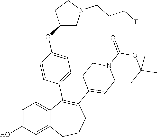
C1=C(O)C=C2C(=C1)C(C1=CC=C(OC3CN(CCCF)CC3)C=C1)=C(C1=CCN(C(=O)OC(C)(C)C)CC1)CCC2
